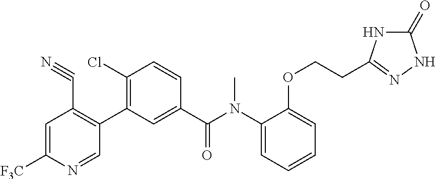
C1=C([F3C])N=CC(C2=C(Cl)C=CC(C(N(C3=CC=CC=C3OCCC3=NNC(=O)N3)C)=O)=C2)=C1C#N
